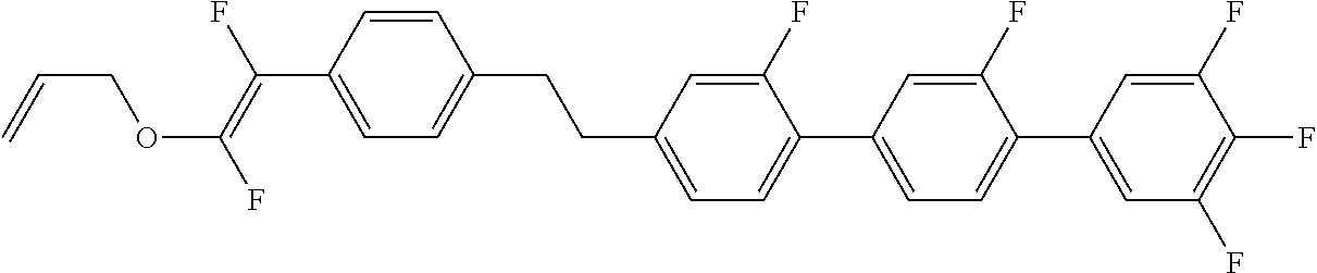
C(C1=CC=C(C2=CC=C(C3=CC(F)=C(F)C(F)=C3)C(F)=C2)C(F)=C1)CC1=CC=C(C(=C(F)OCC=C)F)C=C1
